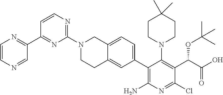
C1=CN=CC(C2=NC(N3CCC4=CC(C5=C(N)N=C(Cl)C(C(C(O)=O)OC(C)(C)C)=C5N5CCC(C)(C)CC5)=CC=C4C3)=NC=C2)=N1
